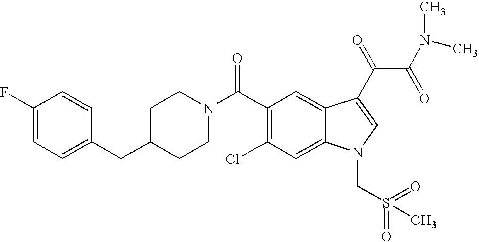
C1(F)=CC=C(CC2CCN(C(=O)C3=C(Cl)C=C4C(=C3)C(C(=O)C(=O)N(C)C)=CN4CS(=O)(=O)C)CC2)C=C1
